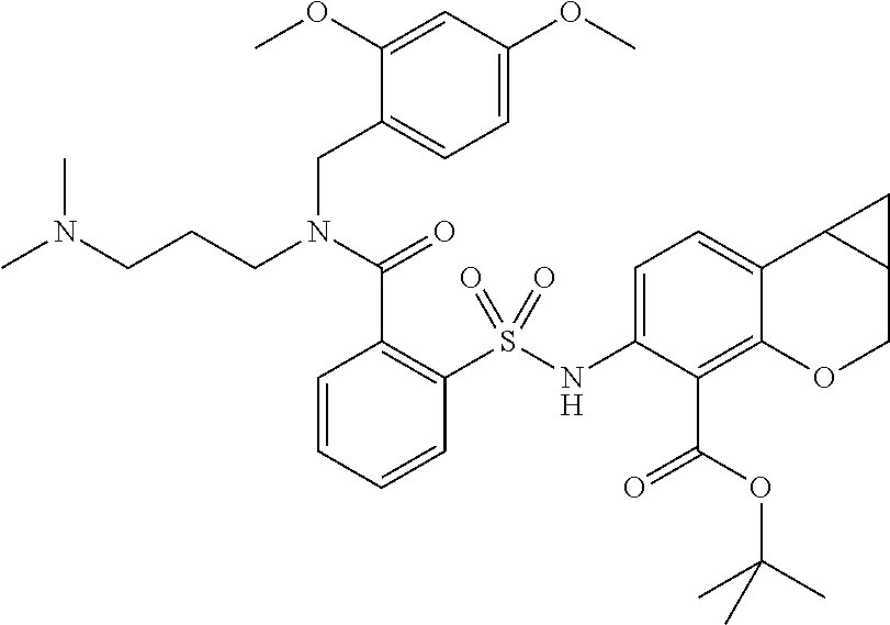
C1=C(NS(C2=C(C(N(CCCN(C)C)CC3=CC=C(OC)C=C3OC)=O)C=CC=C2)(=O)=O)C(C(OC(C)(C)C)=O)=C2C(=C1)C1C(CO2)C1
